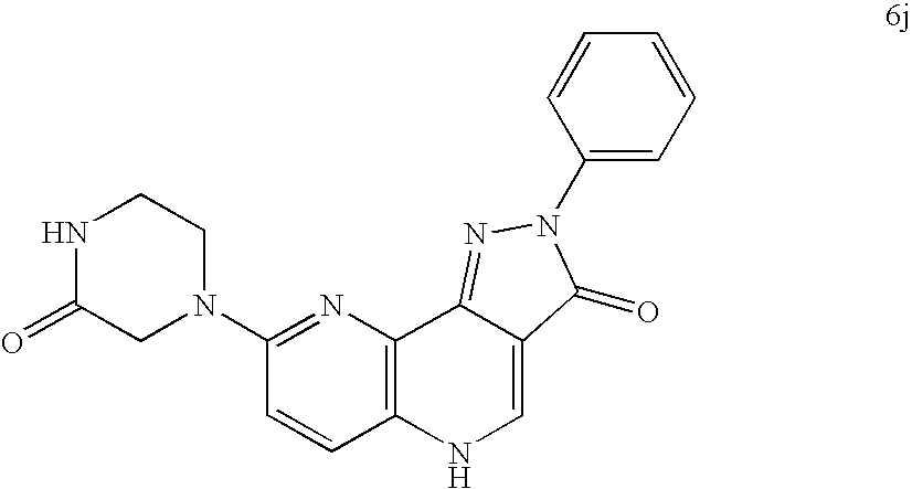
N1C(=O)CN(C2=NC3=C(C=C2)NC=C2C3=NN(C3=CC=CC=C3)C2=O)CC1
